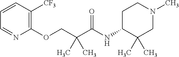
C1=CC([CF3])=C(OCC(C(=O)NC2CCN(C)CC2(C)C)(C)C)N=C1
